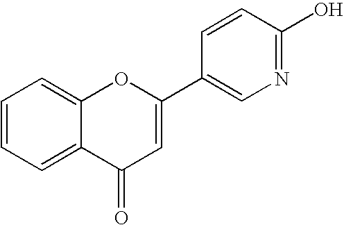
C1=CC=C2C(=C1)OC(C1=CN=C(O)C=C1)=CC2=O
